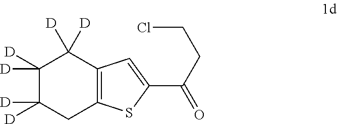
C1([D])([D])C([D])([D])CC2=C(C1([D])[D])C=C(C(CCCl)=O)S2
